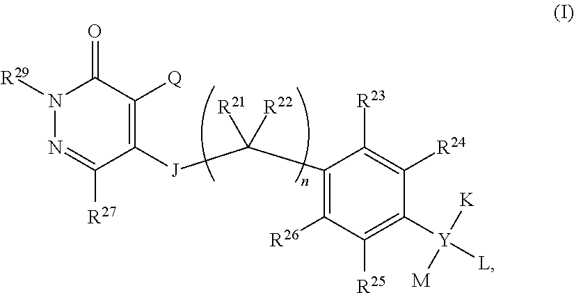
N1([R29])N=C([R27])C([J]C(C2=C([R26])C([R25])=C([Y]([L])([M])[K])C([R24])=C2[R23])([R21])[R22])=C([Q])C1=O
